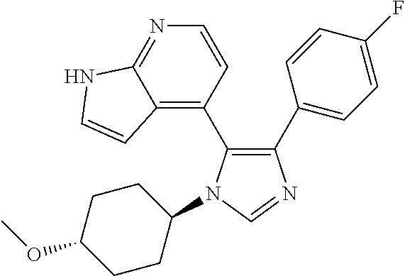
C1(C2=CC=C(F)C=C2)=C(C2=C3C(=NC=C2)NC=C3)N(C2CCC(OC)CC2)C=N1
